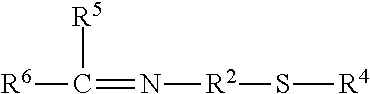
[R6]C(=N[R2]S[R4])[R5]
